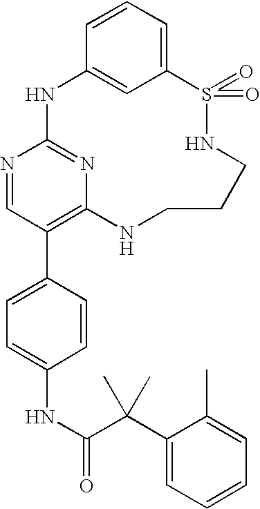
C12=CC=CC(=C1)NC1=NC(=C(C3=CC=C(NC(=O)C(C4=CC=CC=C4C)(C)C)C=C3)C=N1)NCCCNS2(=O)=O
